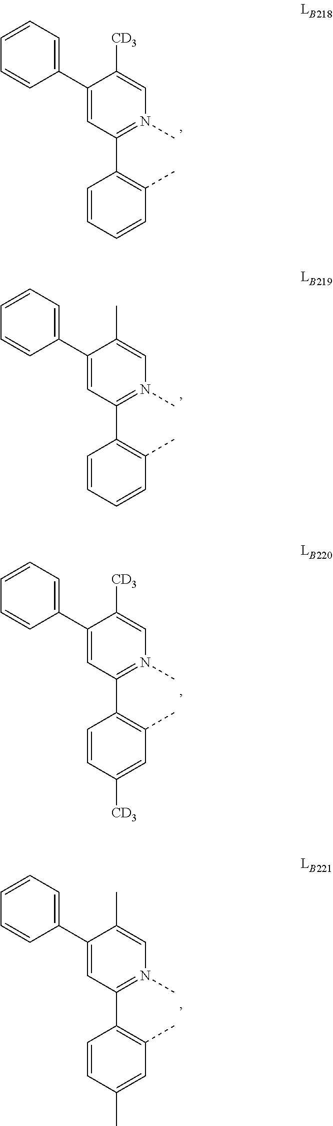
C1(C2=N(C)C=C([CD3])C(C3=CC=CC=C3)=C2)=C(C)C=CC=C1.C1(C2=N(C)C=C(C)C(C3=CC=CC=C3)=C2)=C(C)C=CC=C1.C1(C2=N(C)C=C([CD3])C(C3=CC=CC=C3)=C2)=C(C)C=C([CD3])C=C1.C1(C2=N(C)C=C(C)C(C3=CC=CC=C3)=C2)=C(C)C=C(C)C=C1
